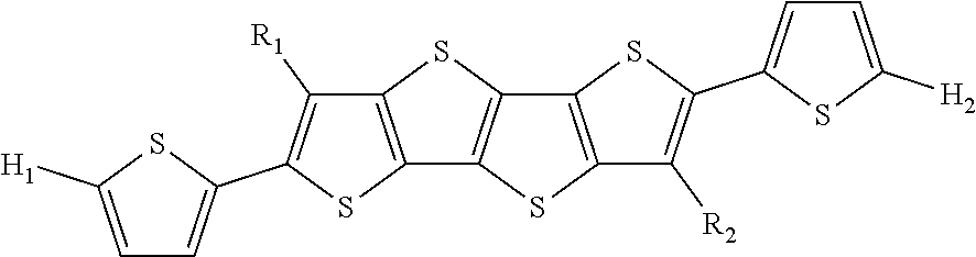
C12=C(SC(C3=CC=C([H2])S3)=C1[R2])C1=C(S2)C2=C(S1)C([R1])=C(C1=CC=C([H1])S1)S2
